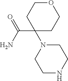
C1(C(N)=O)(N2CCNCC2)CCOCC1
